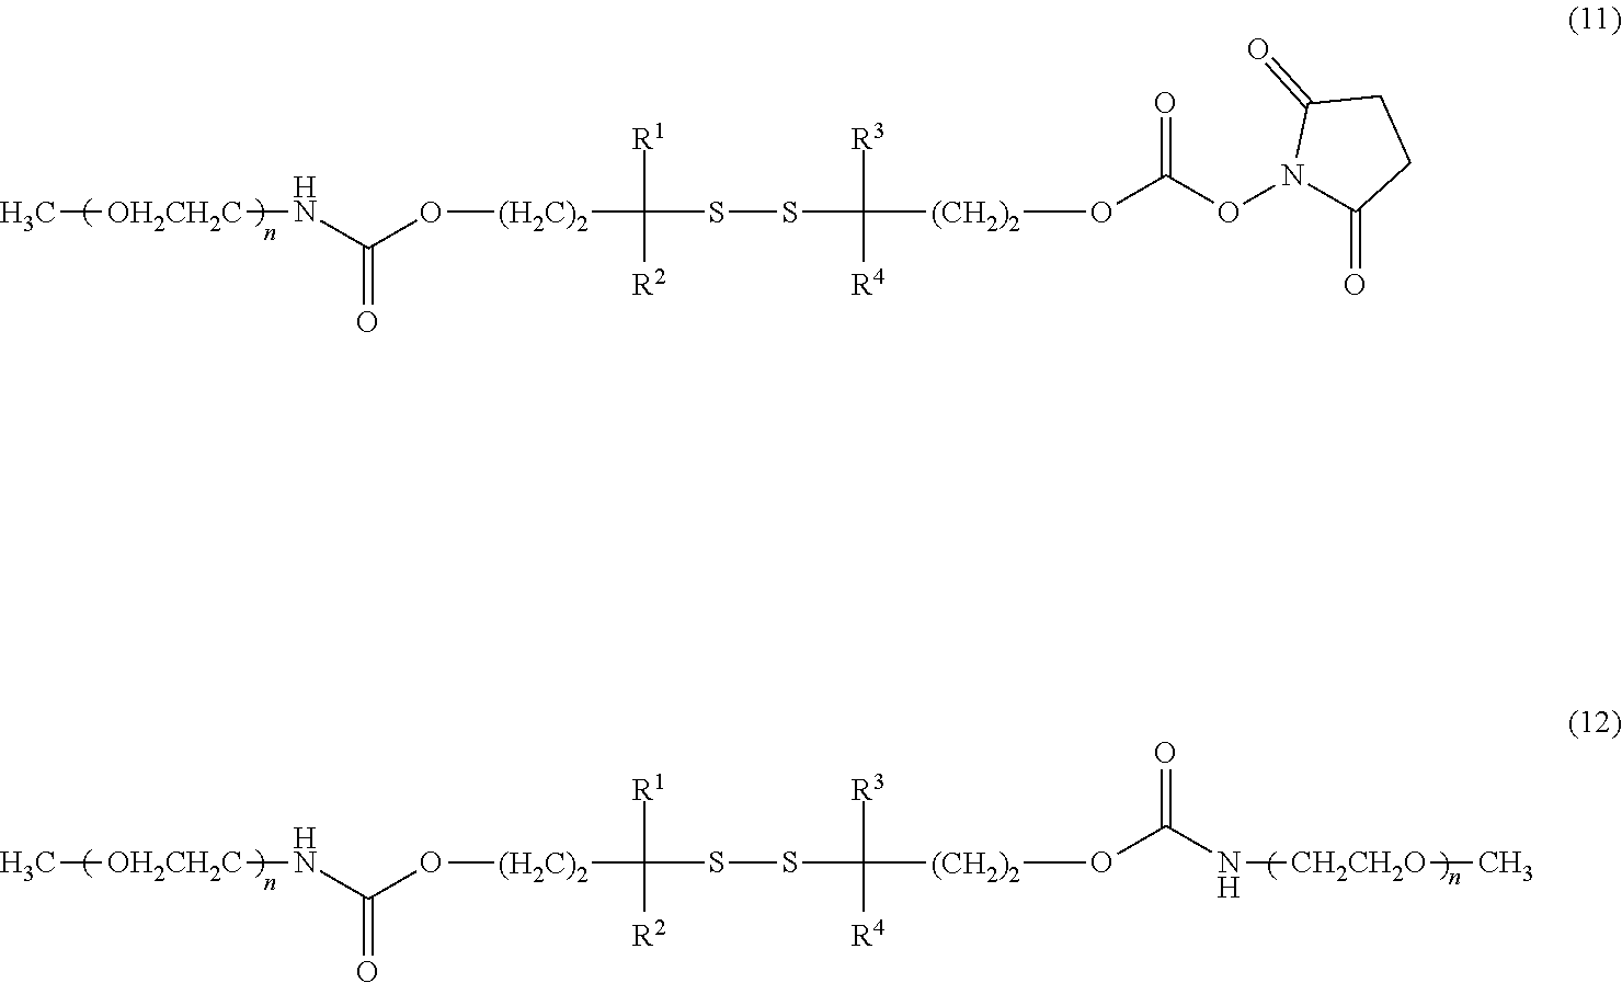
N(C(O[(H2C)2]C(SSC([(CH2)2]OC(ON1C(=O)CCC1=O)=O)([R3])[R4])([R1])[R2])=O)[OH2CH2C]C.N(C(O[(H2C)2]C(SSC([(CH2)2]OC(N[CH2CH2O]C)=O)([R3])[R4])([R1])[R2])=O)[OH2CH2C]C
